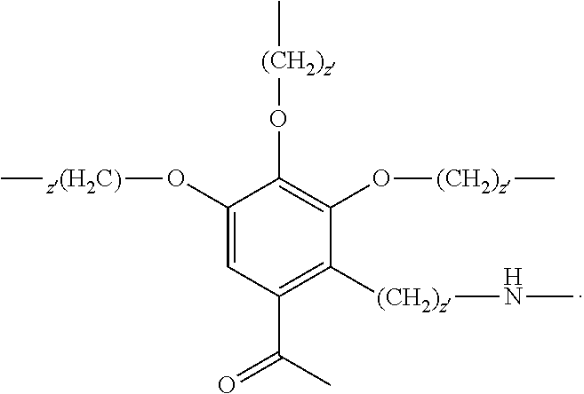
C1(O[z(H2C)]C)=CC(C(C)=O)=C([(CH2)z]NC)C(O[(CH2)z]C)=C1O[(CH2)z]C
